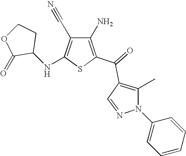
C1(N)=C(C(=O)C2=C(C)N(C3=CC=CC=C3)N=C2)SC(NC2CCOC2=O)=C1C#N
